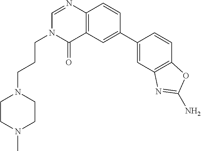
C1(C2=CC3=C(C=C2)N=CN(CCCN2CCN(C)CC2)C3=O)=CC2=C(C=C1)OC(N)=N2
